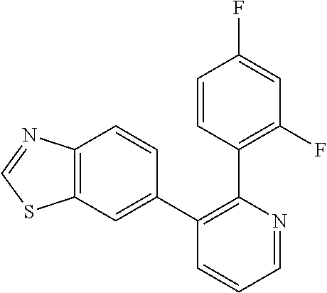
C1=NC(C2=C(F)C=C(F)C=C2)=C(C2=CC3=C(C=C2)N=CS3)C=C1
